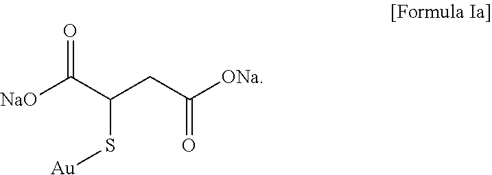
[NaO]C(C(CC([ONa])=O)S[Au])=O
